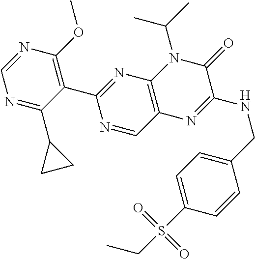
C1=NC(OC)=C(C2=NC3=C(C=N2)N=C(NCC2=CC=C(S(CC)(=O)=O)C=C2)C(=O)N3C(C)C)C(C2CC2)=N1
